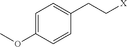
C1=C(OC)C=CC(CC[X])=C1
